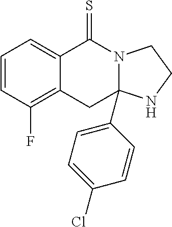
C1=CC(F)=C2C(=C1)C(=S)N1CCNC1(C1=CC=C(Cl)C=C1)C2
